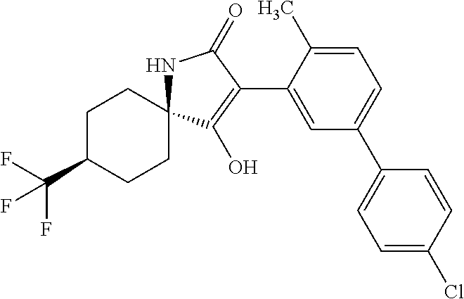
C1C(C(F)(F)F)CCC2(C1)NC(=O)C(C1=CC(C3=CC=C(Cl)C=C3)=CC=C1C)=C2O
